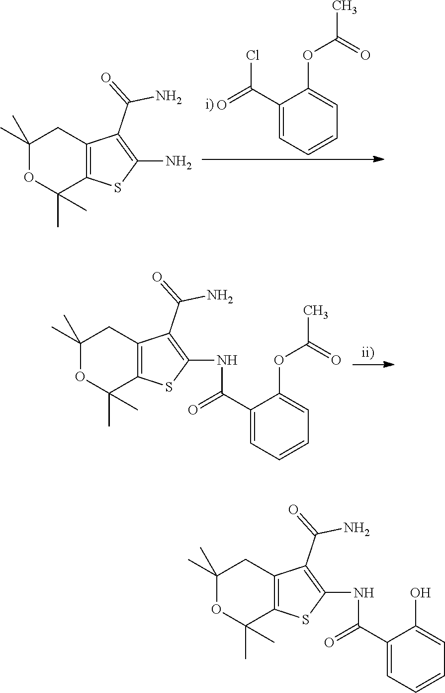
C1(C(=O)Cl)=CC=CC=C1OC(C)=O.C1(C)(C)OC(C)(C)C2=C(C1)C(C(N)=O)=C(N)S2.C1(C)(C)OC(C)(C)C2=C(C1)C(C(N)=O)=C(NC(C1=CC=CC=C1OC(C)=O)=O)S2.C1(C)(C)OC(C)(C)C2=C(C1)C(C(N)=O)=C(NC(C1=CC=CC=C1O)=O)S2
